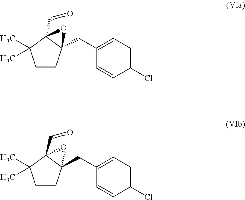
C1CC2(CC3=CC=C(Cl)C=C3)C(C=O)(C1(C)C)O2.C1CC2(CC3=CC=C(Cl)C=C3)C(C=O)(C1(C)C)O2
